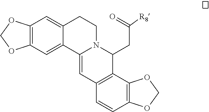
C12=C(C=C3C(=C1)CCN1C3=CC3=C(C1CC(=O)[R8])C1=C(C=C3)OCO1)OCO2
